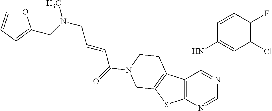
N(CC=CC(=O)N1CCC2=C(SC3=C2C(NC2=CC(Cl)=C(F)C=C2)=NC=N3)C1)(C)CC1=CC=CO1
